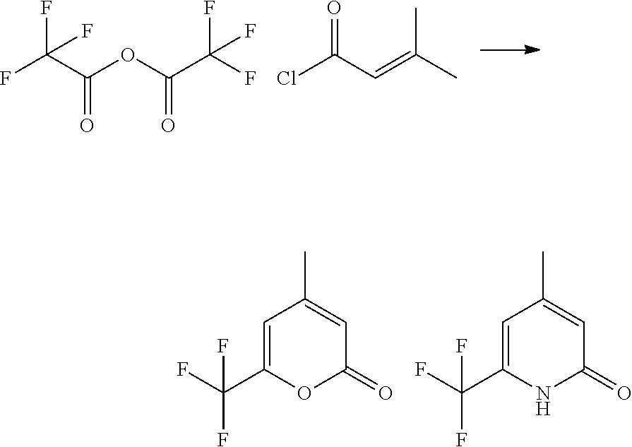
FC(C(OC(C(F)(F)F)=O)=O)(F)F.ClC(C=C(C)C)=O.C1=C(C(F)(F)F)OC(=O)C=C1C.C1=C(C(F)(F)F)NC(=O)C=C1C
